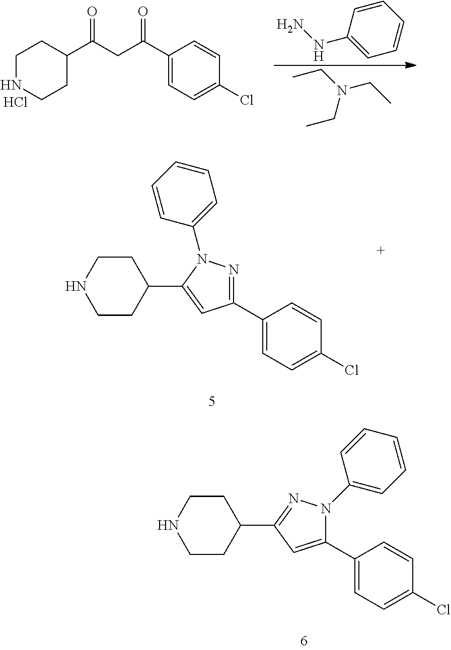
C1NCCC(C(CC(C2=CC=C(Cl)C=C2)=O)=O)C1.Cl.C1=CC(NN)=CC=C1.N(CC)(CC)CC.C1CNCCC1C1=CC(C2=CC=C(Cl)C=C2)=NN1C1=CC=CC=C1.C1CNCCC1C1=NN(C2=CC=CC=C2)C(C2=CC=C(Cl)C=C2)=C1
